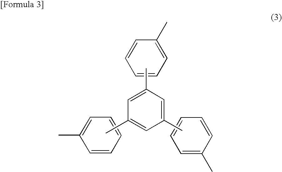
C1=C(C)C=CC=C1.C1=CC=CC=C1C.C1=C(C)C=CC=C1.CC1=CC(C)=CC(C)=C1
